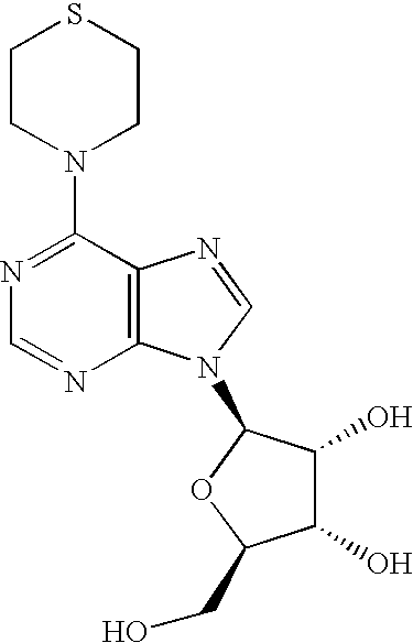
C1CN(C2=NC=NC3=C2N=CN3C2C(O)C(O)C(CO)O2)CCS1
